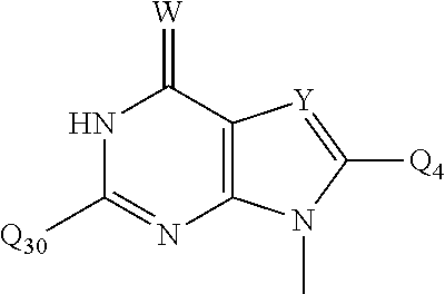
N1C([Q30])=NC2=C(C1=[W])[Y]=C([Q4])N2C
